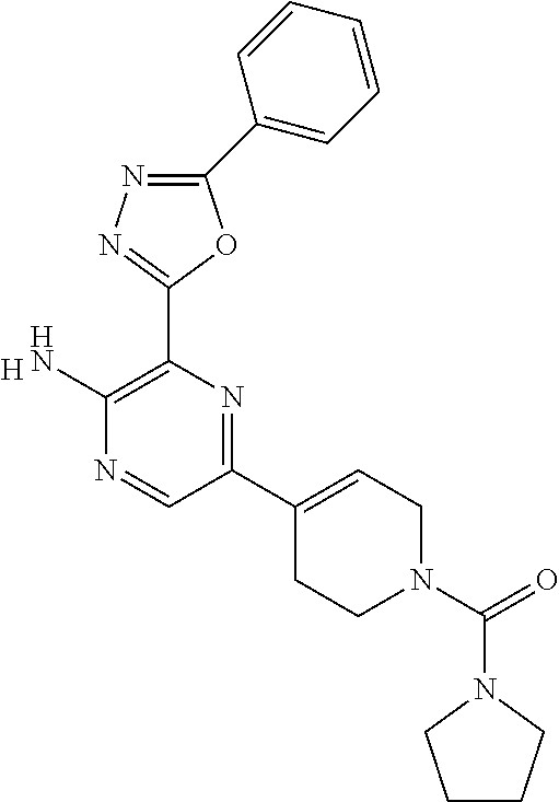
C1(C2=CC=CC=C2)=NN=C(C2=C(N)N=CC(C3=CCN(C(=O)N4CCCC4)CC3)=N2)O1.[H]
